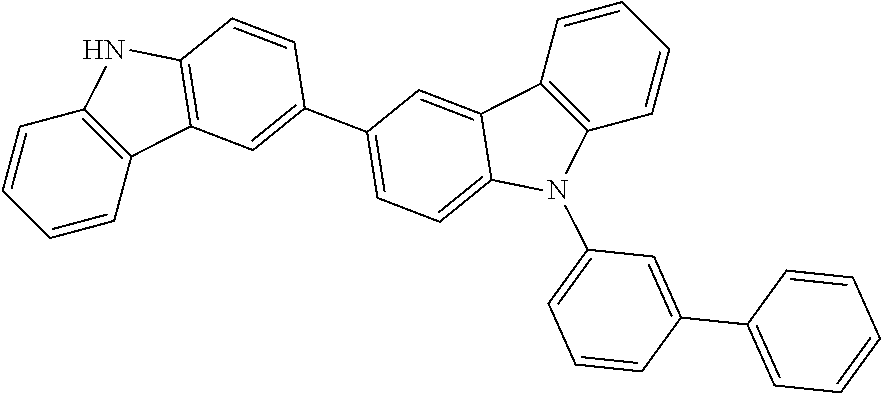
C1=CC2=C(C=C1)NC1=C2C=C(C2=CC=C3C(=C2)C2=C(N3C3=CC=CC(C4=CC=CC=C4)=C3)C=CC=C2)C=C1
